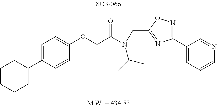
C1(OCC(N(C(C)C)CC2=NC(C3=CC=CN=C3)=NO2)=O)=CC=C(C2CCCCC2)C=C1
